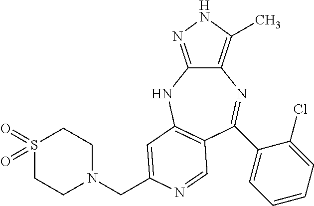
C12=C(C)NN=C1NC1=C(C=NC(CN3CCS(=O)(=O)CC3)=C1)C(C1=CC=CC=C1Cl)=N2
